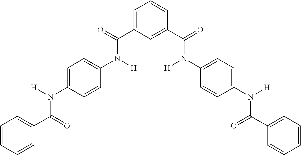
C1(C(=O)N(C2=CC=C(N([H])C(C3=CC=CC=C3)=O)C=C2)[H])=CC=CC(C(=O)N([H])C2=CC=C(N([H])C(=O)C3=CC=CC=C3)C=C2)=C1
